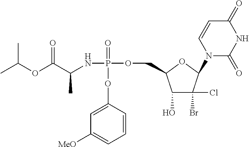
C1=CC(OP(=O)(OCC2OC(N3C(=O)NC(=O)C=C3)C(Br)(Cl)C2O)NC(C(OC(C)C)=O)C)=CC([MeO])=C1
